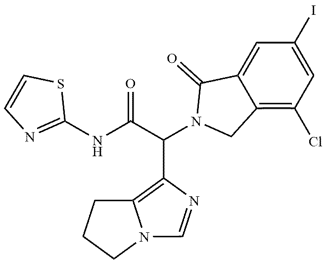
C1=NC(C(C(NC2=NC=CS2)=O)N2CC3=C(Cl)C=C(I)C=C3C2=O)=C2N1CCC2
